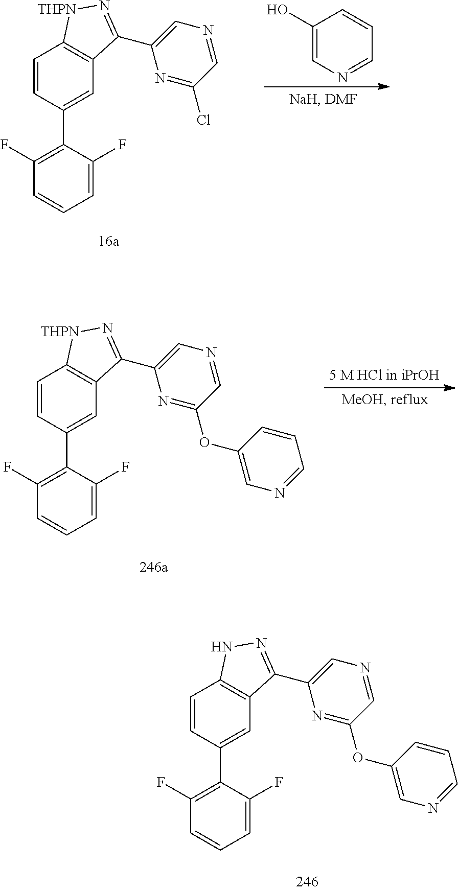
C1=CC(C2=C(F)C=CC=C2F)=CC2=C1NN=C2C1=CN=CC(OC2=CN=CC=C2)=N1.C1=CC(C2=C(F)C=CC=C2F)=CC2=C1[THPN]N=C2C1=CN=CC(Cl)=N1.C1(O)=CN=CC=C1.C1=CC(C2=C(F)C=CC=C2F)=CC2=C1[THPN]N=C2C1=CN=CC(OC2=CN=CC=C2)=N1
